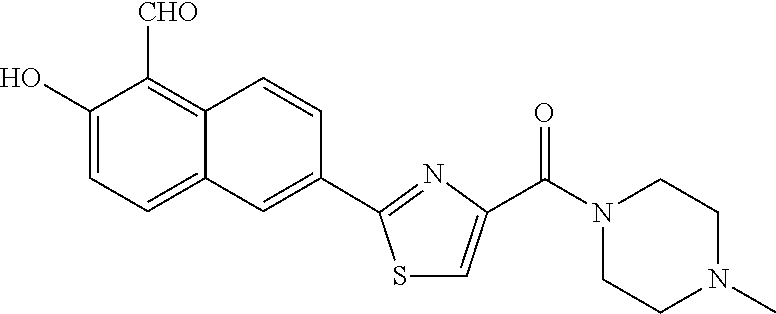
C1(O)=CC=C2C(=C1[CHO])C=CC(C1=NC(C(=O)N3CCN(C)CC3)=CS1)=C2
